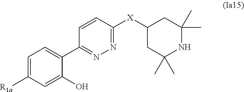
C1=C([R1a])C=C(O)C(C2=NN=C([X]C3CC(C)(C)NC(C)(C)C3)C=C2)=C1
